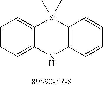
C1=CC=C2C(=C1)[Si](C)(C)C1=C(N2)C=CC=C1
